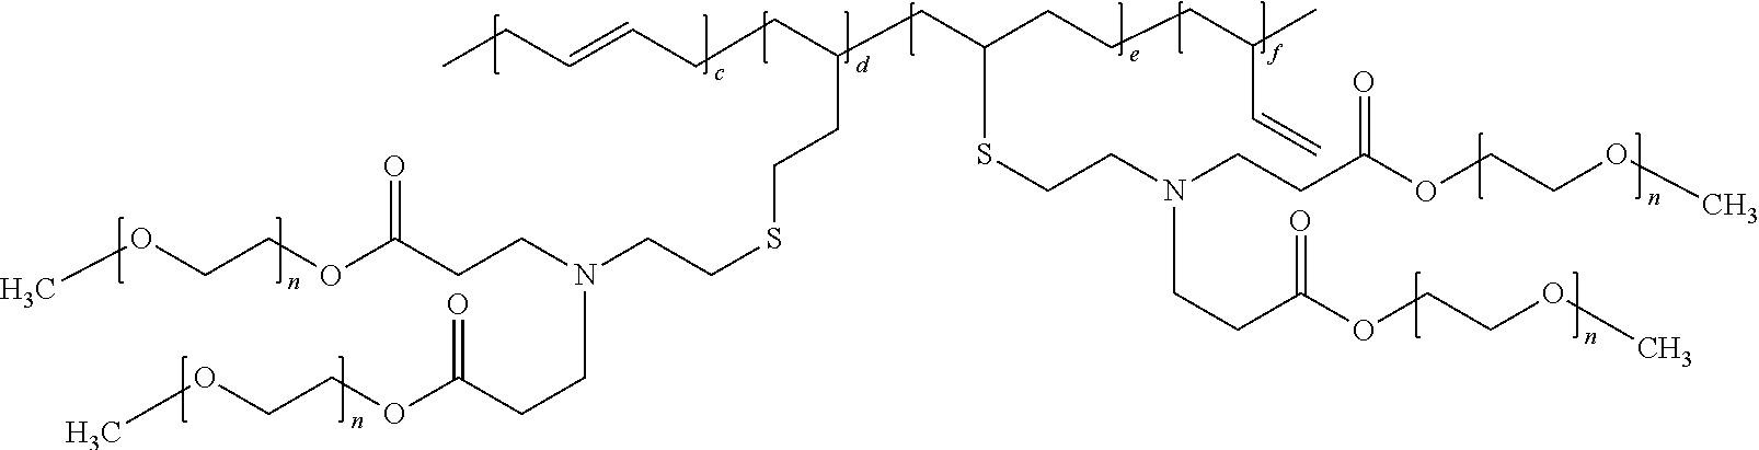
CCC=CCCC(CC(CCCC(C)C=C)SCCN(CCC(OCCOC)=O)CCC(OCCOC)=O)CCSCCN(CCC(OCCOC)=O)CCC(OCCOC)=O
